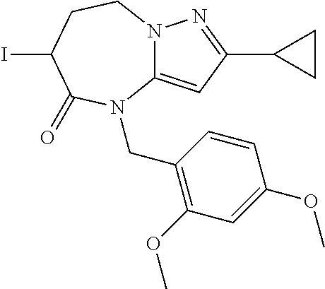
N12C(=CC(C3CC3)=N1)N(CC1=C(OC)C=C(OC)C=C1)C(=O)C(I)CC2
